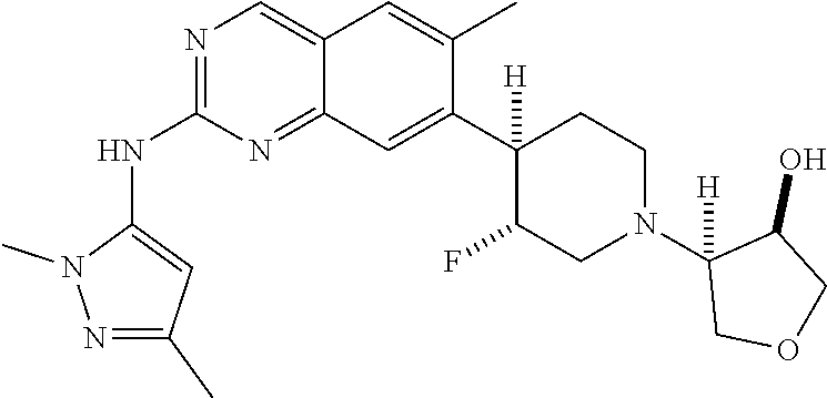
C12=CN=C(NC3=CC(C)=NN3C)N=C1C=C(C1([H])C(F)CN(C3([H])COCC3O)CC1)C(C)=C2
